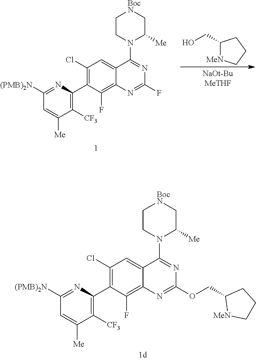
C1(Cl)=C(C2=C([CF3])C([Me])=CC([(PMB)2N])=N2)C(F)=C2C(=C1)C(N1C([Me])C[BocN]CC1)=NC(OCC1[MeN]CCC1)=N2.C1(Cl)=C(C2=C([CF3])C([Me])=CC([(PMB)2N])=N2)C(F)=C2C(=C1)C(N1C([Me])C[BocN]CC1)=NC(F)=N2.C1(CO)[MeN]CCC1
